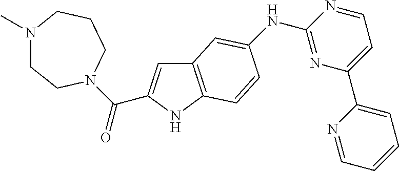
C12=C(NC(C(=O)N3CCN(C)CCC3)=C1)C=CC(NC1=NC(C3=CC=CC=N3)=CC=N1)=C2
